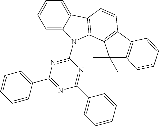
C1=C2C(=CC=C1)C1=C(N2C2=NC(C3=CC=CC=C3)=NC(C3=CC=CC=C3)=N2)C2=C(C=C1)C1=C(C2(C)C)C=CC=C1
